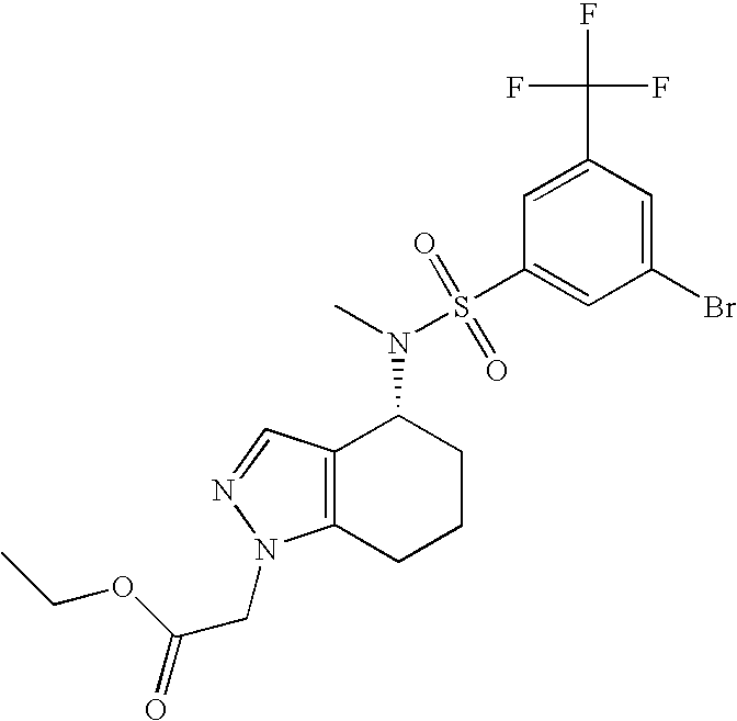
C12=C(C=NN1CC(=O)OCC)C(N(S(=O)(=O)C1=CC(Br)=CC(C(F)(F)F)=C1)C)CCC2
